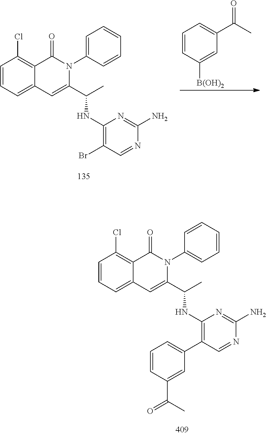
C1=CC=C2C(=C1Cl)C(=O)N(C1=CC=CC=C1)C(C(C)NC1=C(Br)C=NC(N)=N1)=C2.C1=CC([B(OH)2])=CC(C(=O)C)=C1.C1=CC=C2C(=C1Cl)C(=O)N(C1=CC=CC=C1)C(C(C)NC1=C(C3=CC=CC(C(C)=O)=C3)C=NC(N)=N1)=C2
